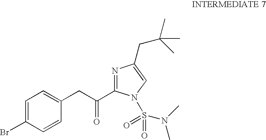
N1=C(C(CC2=CC=C(Br)C=C2)=O)N(S(=O)(=O)N(C)C)C=C1CC(C)(C)C
